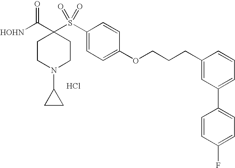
[HOHN]C(C1(S(C2=CC=C(OCCCC3=CC(C4=CC=C(F)C=C4)=CC=C3)C=C2)(=O)=O)CCN(C2CC2)CC1)=O.Cl
